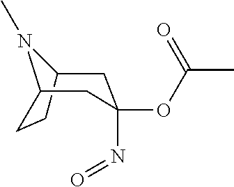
CC(OC1(N=O)CC2CCC(N2C)C1)=O
